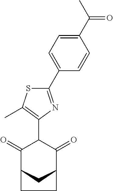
C1(=O)C2CC(C(=O)C1C1=C(C)SC(C3=CC=C(C(C)=O)C=C3)=N1)CC2
